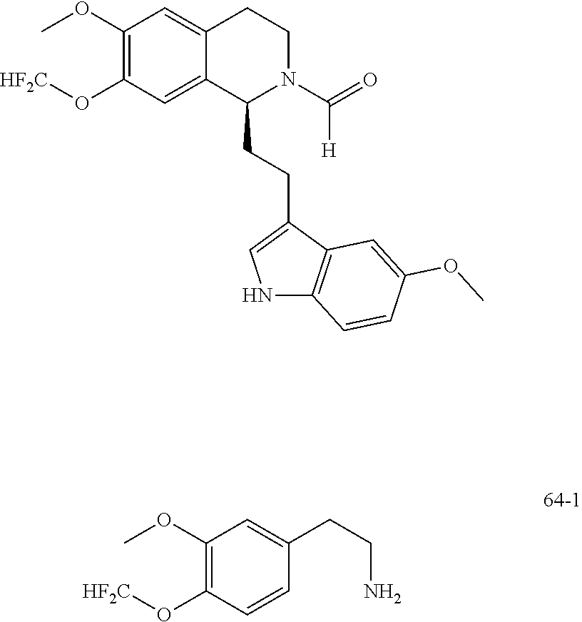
C1(OC)=C(O[HF2C])C=C2C(=C1)CCN(C(=O)[H])C2CCC1=CNC2=C1C=C(OC)C=C2.C1(OC)=C(O[HF2C])C=CC(CCN)=C1
